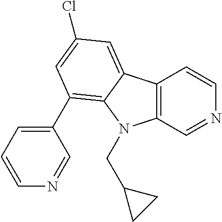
C12=C(C=NC=C1)N(CC1CC1)C1=C(C3=CC=CN=C3)C=C(Cl)C=C21
